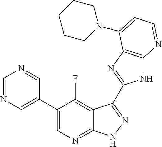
C1=NC=C(C2=CN=C3C(=C2F)C(C2=NC4=C(N2)N=CC=C4N2CCCCC2)=NN3)C=N1
